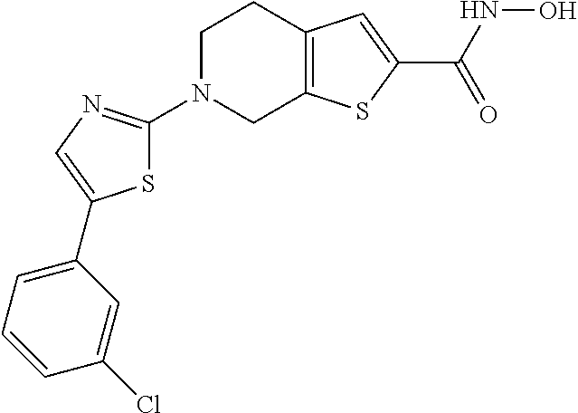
C1N(C2=NC=C(C3=CC=CC(Cl)=C3)S2)CC2=C(C1)C=C(C(NO)=O)S2
